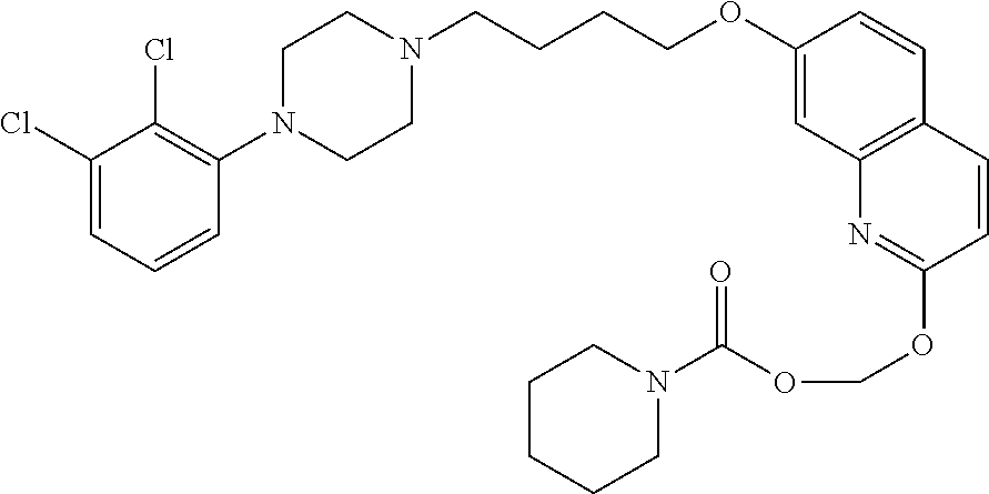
C1(Cl)=CC=CC(N2CCN(CCCCOC3=CC4=C(C=C3)C=CC(OCOC(N3CCCCC3)=O)=N4)CC2)=C1Cl
